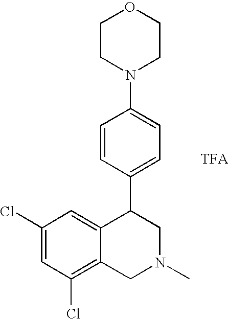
C1CN(C2=CC=C(C3C4=CC(Cl)=CC(Cl)=C4CN(C)C3)C=C2)CCO1
